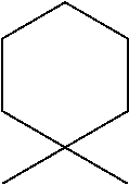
C1CC(C)(C)CCC1
